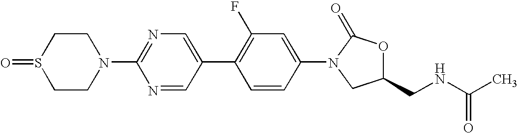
C1CN(C2=NC=C(C3=C(F)C=C(N4C(=O)OC(CNC(C)=O)C4)C=C3)C=N2)CCS1=O
